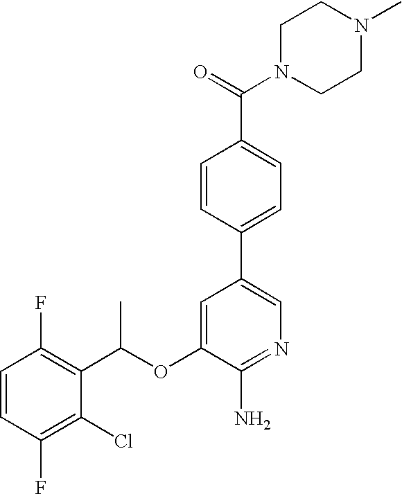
C1=CC(F)=C(C(OC2=CC(C3=CC=C(C(N4CCN(C)CC4)=O)C=C3)=CN=C2N)C)C(Cl)=C1F
